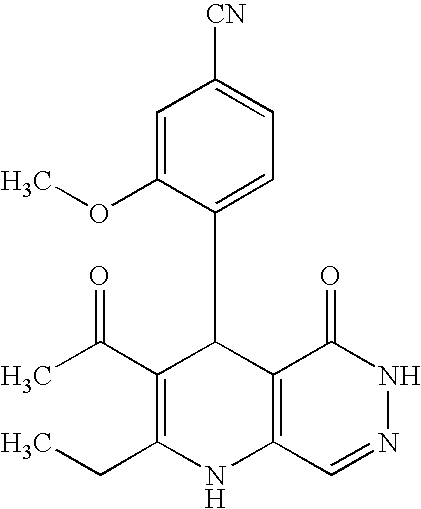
C1(=O)C2=C(NC(CC)=C(C(C)=O)C2C2=CC=C([CN])C=C2OC)C=NN1
